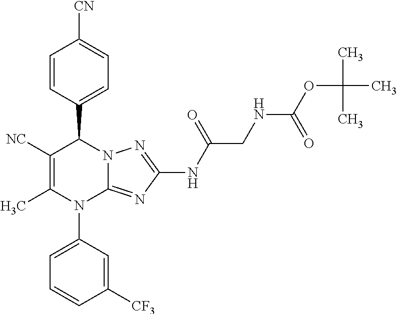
C1([NC])=C(C)N(C2=CC=CC([CF3])=C2)C2=NC(NC(CNC(OC(C)(C)C)=O)=O)=NN2C1C1=CC=C([CN])C=C1
